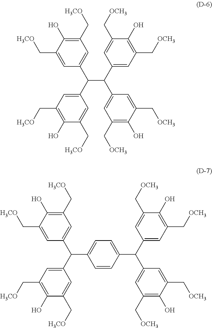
C1(C(C2=CC(C[H3CO])=C(O)C(C[H3CO])=C2)C(C2=CC(C[OCH3])=C(O)C(C[OCH3])=C2)C2=CC(C[OCH3])=C(O)C(C[OCH3])=C2)=CC(C[H3CO])=C(O)C(C[H3CO])=C1.C1(C(C2=CC(C[H3CO])=C(O)C(C[H3CO])=C2)C2=CC=C(C(C3=CC(C[OCH3])=C(O)C(C[OCH3])=C3)C3=CC(C[OCH3])=C(O)C(C[OCH3])=C3)C=C2)=CC(C[H3CO])=C(O)C(C[H3CO])=C1
